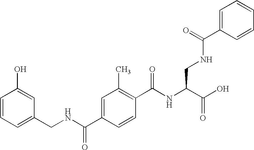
C1=CC=C(CNC(C2=CC(C)=C(C(NC(C(O)=O)CNC(C3=CC=CC=C3)=O)=O)C=C2)=O)C=C1O
